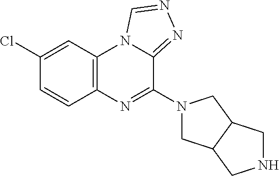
C12=C(C=C(Cl)C=C1)N1C(=NN=C1)C(N1CC3C(C1)CNC3)=N2
